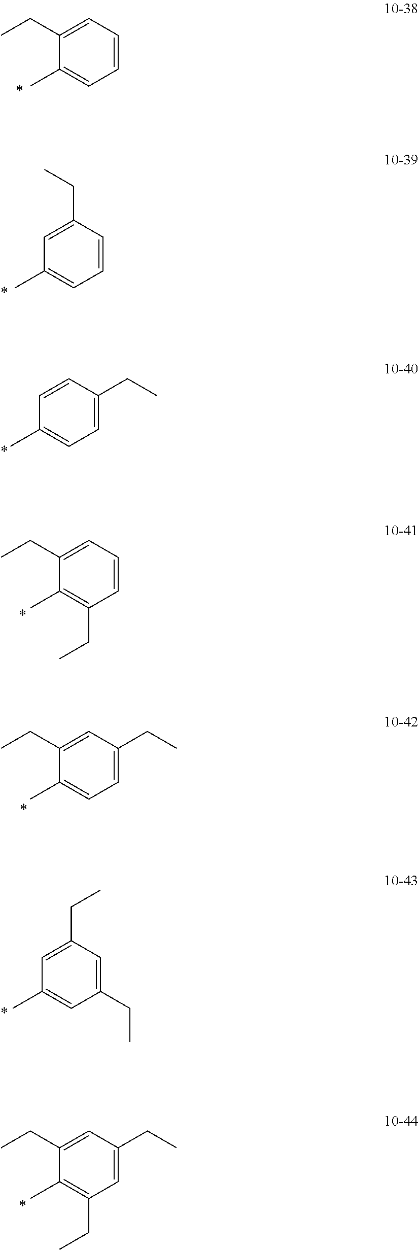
C1=CC=C(CC)C(C)=C1.C1=CC(CC)=CC(C)=C1.C1=C(CC)C=CC(C)=C1.C1=CC=C(CC)C(C)=C1CC.C1=C(CC)C=C(CC)C(C)=C1.C1(CC)=CC(CC)=CC(C)=C1.C1=C(CC)C=C(CC)C(C)=C1CC
